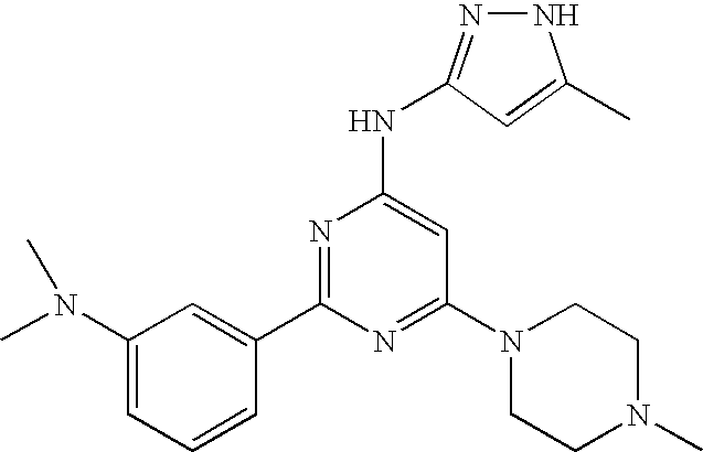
N1N=C(NC2=CC(N3CCN(C)CC3)=NC(C3=CC(N(C)C)=CC=C3)=N2)C=C1C
